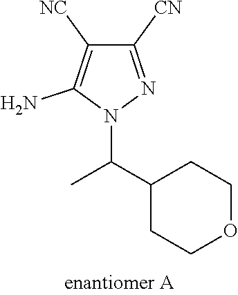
C(C1CCOCC1)(C)N1N=C([CN])C([NC])=C1N
